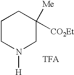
C1CN([H])CC([Me])([CO2Et])C1.[TFA]
